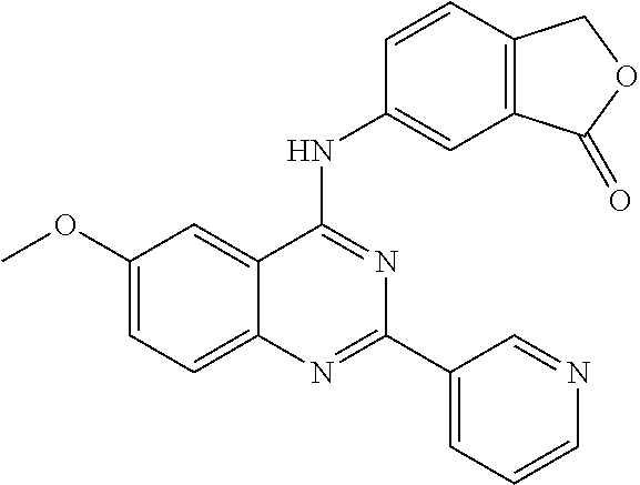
C1(OC)=CC=C2C(=C1)C(NC1=CC3=C(C=C1)COC3=O)=NC(C1=CC=CN=C1)=N2
